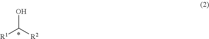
[R1]C([R2])O.*
